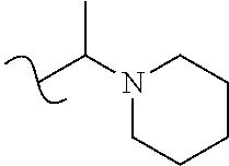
CC(N1CCCCC1)C
